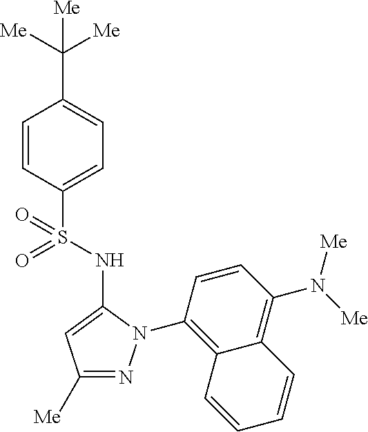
C1(C([Me])([Me])[Me])=CC=C(S(=O)(=O)NC2=CC([Me])=NN2C2=C3C(=C(N([Me])[Me])C=C2)C=CC=C3)C=C1
